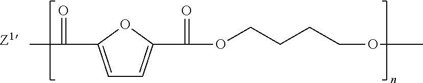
CC(=O)C1=CC=C(C(OCCCCOC)=O)O1
